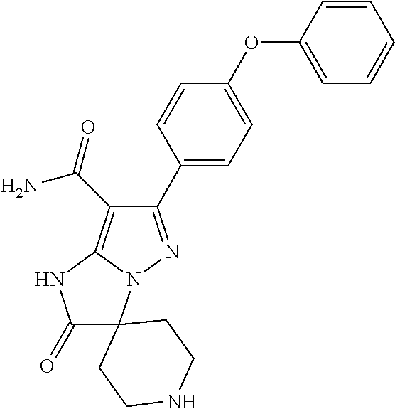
C1=CC(C2=NN3C(=C2C(=O)N)NC(=O)C32CCNCC2)=CC=C1OC1=CC=CC=C1
